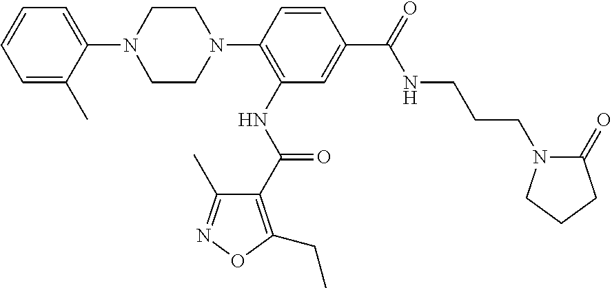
C1=C(C)C(N2CCN(C3=C(NC(C4=C(CC)ON=C4C)=O)C=C(C(=O)NCCCN4C(=O)CCC4)C=C3)CC2)=CC=C1
